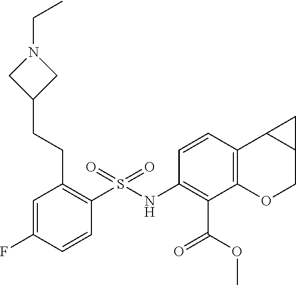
C1C(CCC2=C(S(NC3=C(C(OC)=O)C4=C(C=C3)C3C(CO4)C3)(=O)=O)C=CC(F)=C2)CN1CC
